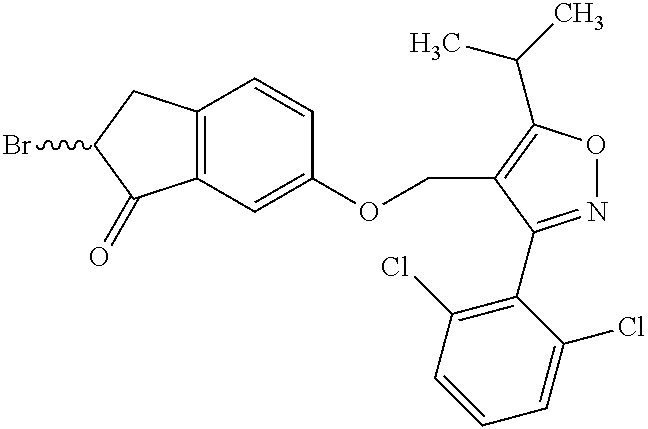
BrC1C(=O)C2=C(C1)C=CC(OCC1=C(C(C)C)ON=C1C1=C(Cl)C=CC=C1Cl)=C2
